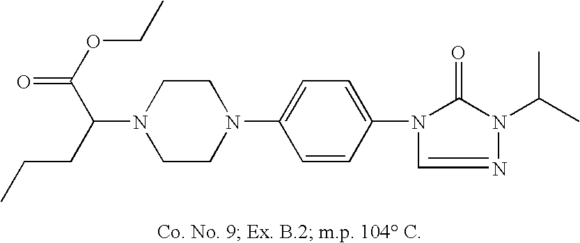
N1(C(CCC)C(OCC)=O)CCN(C2=CC=C(N3C(=O)N(C(C)C)N=C3)C=C2)CC1
